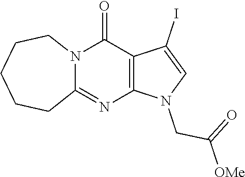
C12=C(C(=O)N3C(=N1)CCCCC3)C(I)=CN2CC([OMe])=O
